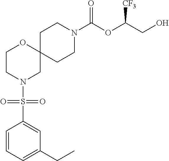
C1CN(C(OC(CO)[CF3])=O)CCC12OCCN(S(C1=CC(CC)=CC=C1)(=O)=O)C2
